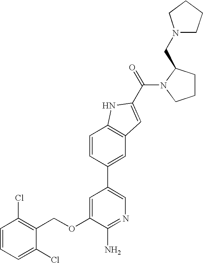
C1=CC=C(Cl)C(COC2=CC(C3=CC4=C(C=C3)NC(C(=O)N3CCCC3CN3CCCC3)=C4)=CN=C2N)=C1Cl
